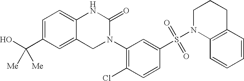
C12=CC(C(O)([Me])[Me])=CC=C1NC(=O)N(C1=C(Cl)C=CC(S(N3C4=C(CCC3)C=CC=C4)(=O)=O)=C1)C2
